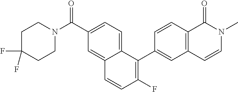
C1C(F)(F)CCN(C(C2=CC=C3C(=C2)C=CC(F)=C3C2=CC3=C(C=C2)C(=O)N(C)C=C3)=O)C1
